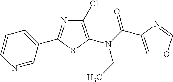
C1(Cl)=C(N(CC)C(=O)C2=COC=N2)SC(C2=CC=CN=C2)=N1
